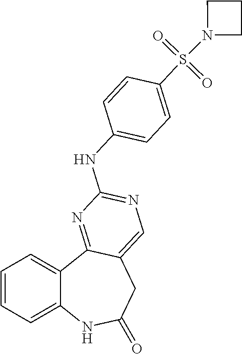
C1=CC=C2C(=C1)C1=NC(NC3=CC=C(S(N4CCC4)(=O)=O)C=C3)=NC=C1CC(=O)N2
